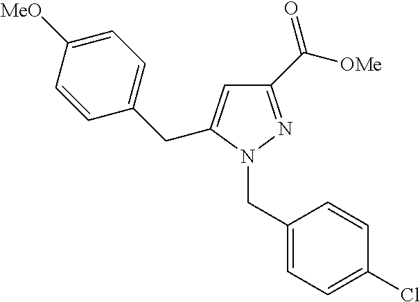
C(N1N=C(C(=O)[OMe])C=C1CC1=CC=C([MeO])C=C1)C1=CC=C(Cl)C=C1
